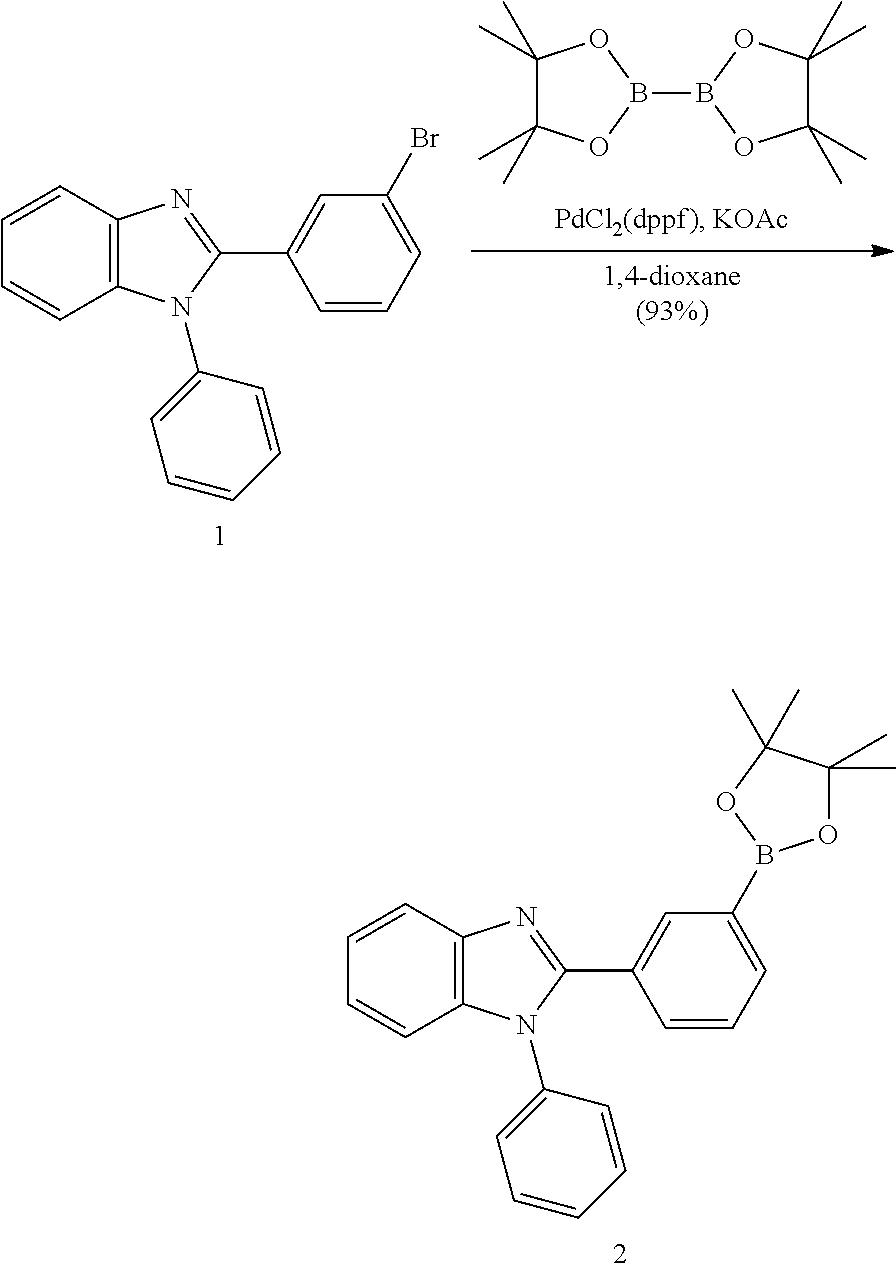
C1=CC=CC2=C1N=C(C1=CC(Br)=CC=C1)N2C1=CC=CC=C1.C1(C)(C)C(C)(C)OB(B2OC(C)(C)C(C)(C)O2)O1.C1=CC=CC2=C1N=C(C1=CC(B3OC(C)(C)C(C)(C)O3)=CC=C1)N2C1=CC=CC=C1
